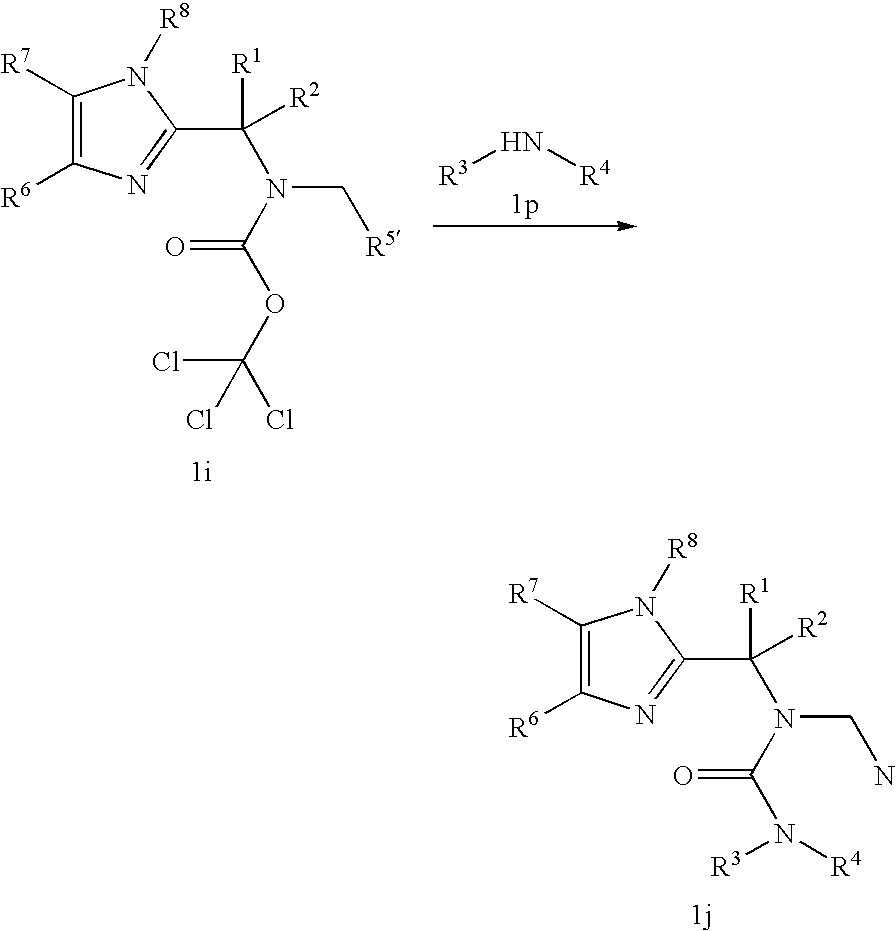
C1([R7])=C([R6])N=C(C(N(C[R5])C(OC(Cl)(Cl)Cl)=O)([R2])[R1])N1[R8].[R3]N[R4].C1([R7])=C([R6])N=C(C(N(CN)C(N([R3])[R4])=O)([R2])[R1])N1[R8]
